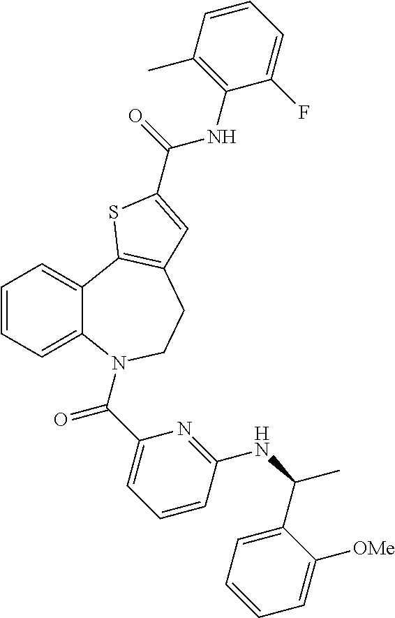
C1=CC=C2C(=C1)C1=C(CCN2C(C2=CC=CC(NC(C3=CC=CC=C3[OMe])C)=N2)=O)C=C(C(=O)NC2=C(C)C=CC=C2F)S1
